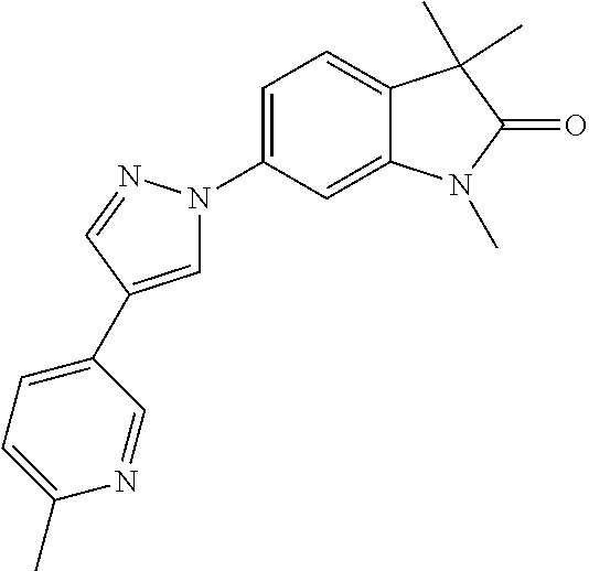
C1=C(C2=CC=C(C)N=C2)C=NN1C1=CC=C2C(=C1)N(C)C(=O)C2(C)C
